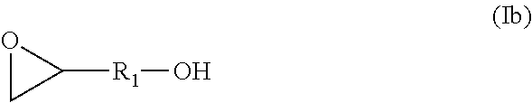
O1CC1[R1]O
